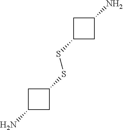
C1(N)CC(SSC2CC(N)C2)C1
